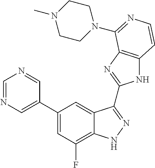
C1=C(C2=CC(F)=C3C(=C2)C(C2=NC4=C(N2)C=CN=C4N2CCN(C)CC2)=NN3)C=NC=N1
